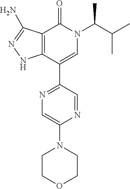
C1(=O)C2=C(C(C3=NC=C(N4CCOCC4)N=C3)=CN1C(C(C)C)C)NN=C2N
